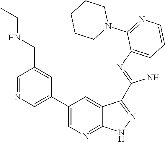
C1=NC=C(C2=CN=C3C(=C2)C(C2=NC4=C(N2)C=CN=C4N2CCCCC2)=NN3)C=C1CNCC
